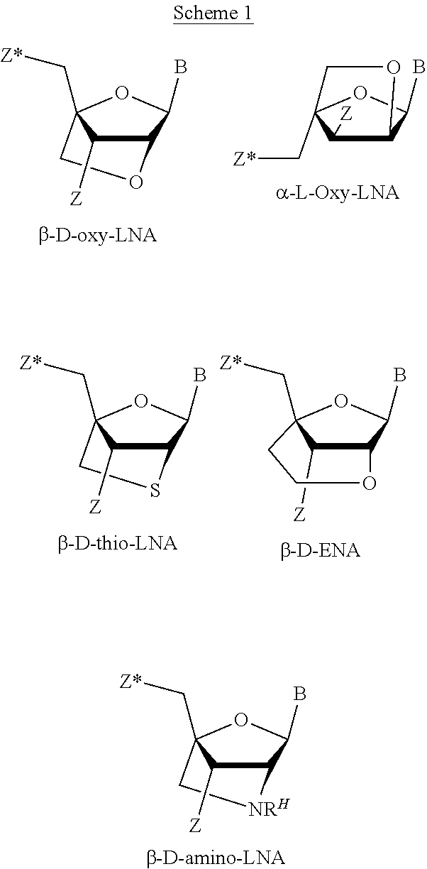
C12C([Z])C(C[Z*])(OC1B)CO2.C12C([Z])C(C[Z*])(OC1B)CO2.C12C([Z])C(C[Z*])(OC1B)CS2.C12C([Z])C(C[Z*])(OC1B)CCO2.C12C([Z])C(C[Z*])(OC1B)C[NRH]2
